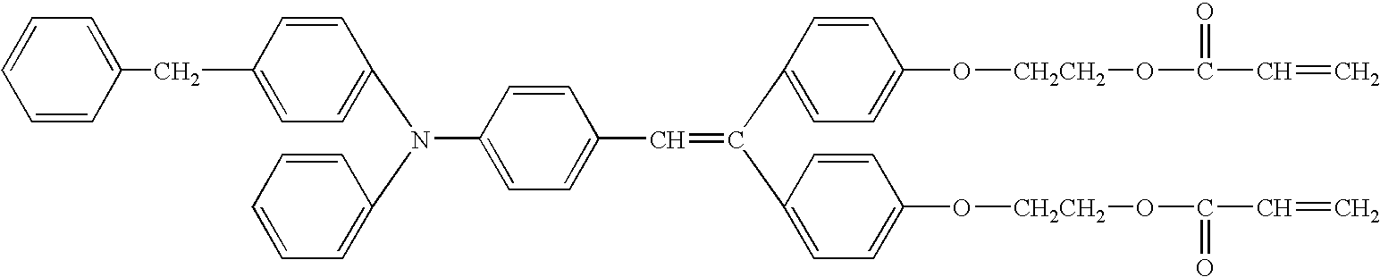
C1(N(C2=CC=CC=C2)C2=CC=C(C=C(C3=CC=C(O[CH2CH2]OC(=O)C=C)C=C3)C3=CC=C(O[CH2CH2]OC(=O)C=C)C=C3)C=C2)=CC=C(CC2=CC=CC=C2)C=C1
